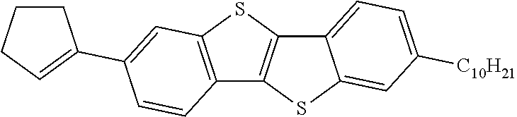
C12=C(SC3=C1SC1=CC([C10H21])=CC=C31)C=C(C1=CCCC1)C=C2
